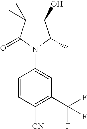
C1=CC([CN])=C(C(F)(F)F)C=C1N1C(C)C(O)C(C)(C)C1=O
